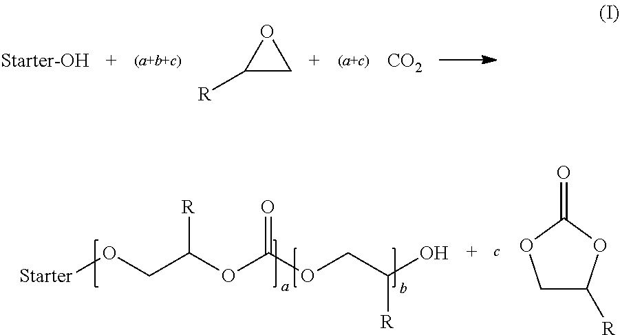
C1([R])CO1.[CO2].[Starter]OCC(OC(OCC(O)[R])=O)[R].C1C([R])OC(=O)O1
